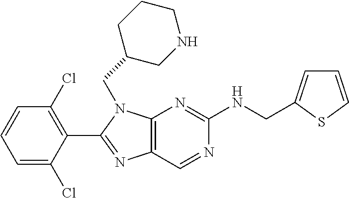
C1=C(Cl)C(C2=NC3=C(N2CC2CNCCC2)N=C(NCC2=CC=CS2)N=C3)=C(Cl)C=C1
